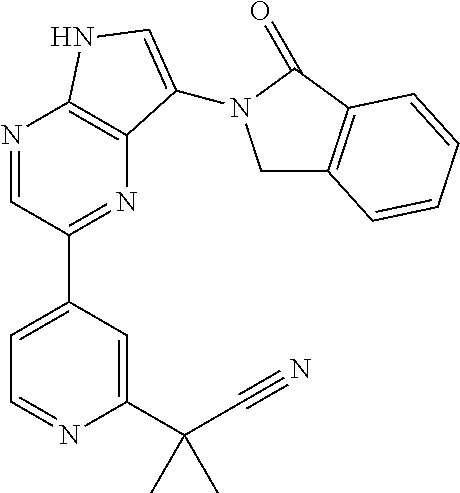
N1=CC(C2=CC=NC(C(C#N)(C)C)=C2)=NC2=C1NC=C2N1CC2=C(C1=O)C=CC=C2
